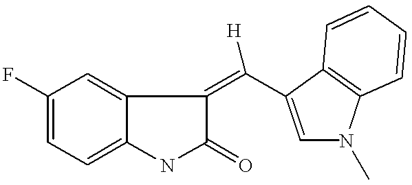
C1(F)=CC=C2C(=C1)C(=C([H])C1=CN(C)C3=C1C=CC=C3)C(=O)N2
